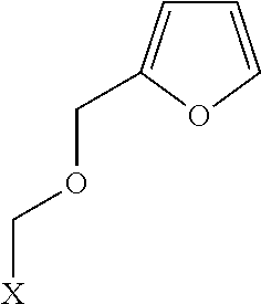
C([X])OCC1=CC=CO1
